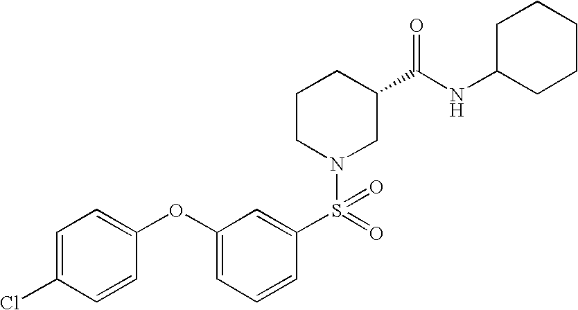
C1(OC2=CC=C(Cl)C=C2)=CC=CC(S(=O)(N2CC(C(NC3CCCCC3)=O)CCC2)=O)=C1
